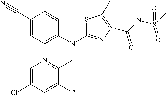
C1(C#N)=CC=C(N(C2=NC(C(NS(C)(=O)=O)=O)=C(C)S2)CC2=NC=C(Cl)C=C2Cl)C=C1
